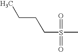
O=S(=O)(C)CCCC
